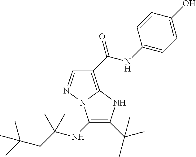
C1=NN2C(=C1C(NC1=CC=C(O)C=C1)=O)NC(C(C)(C)C)=C2NC(C)(C)CC(C)(C)C
